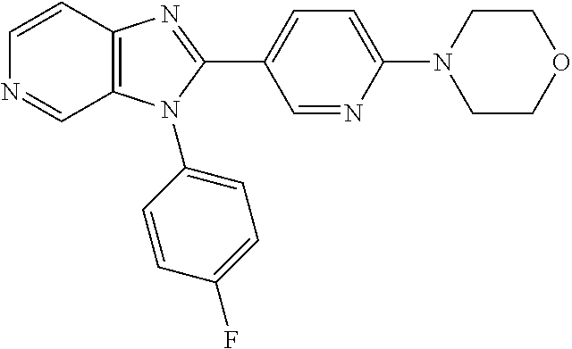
C1=CC2=C(C=N1)N(C1=CC=C(F)C=C1)C(C1=CC=C(N3CCOCC3)N=C1)=N2
